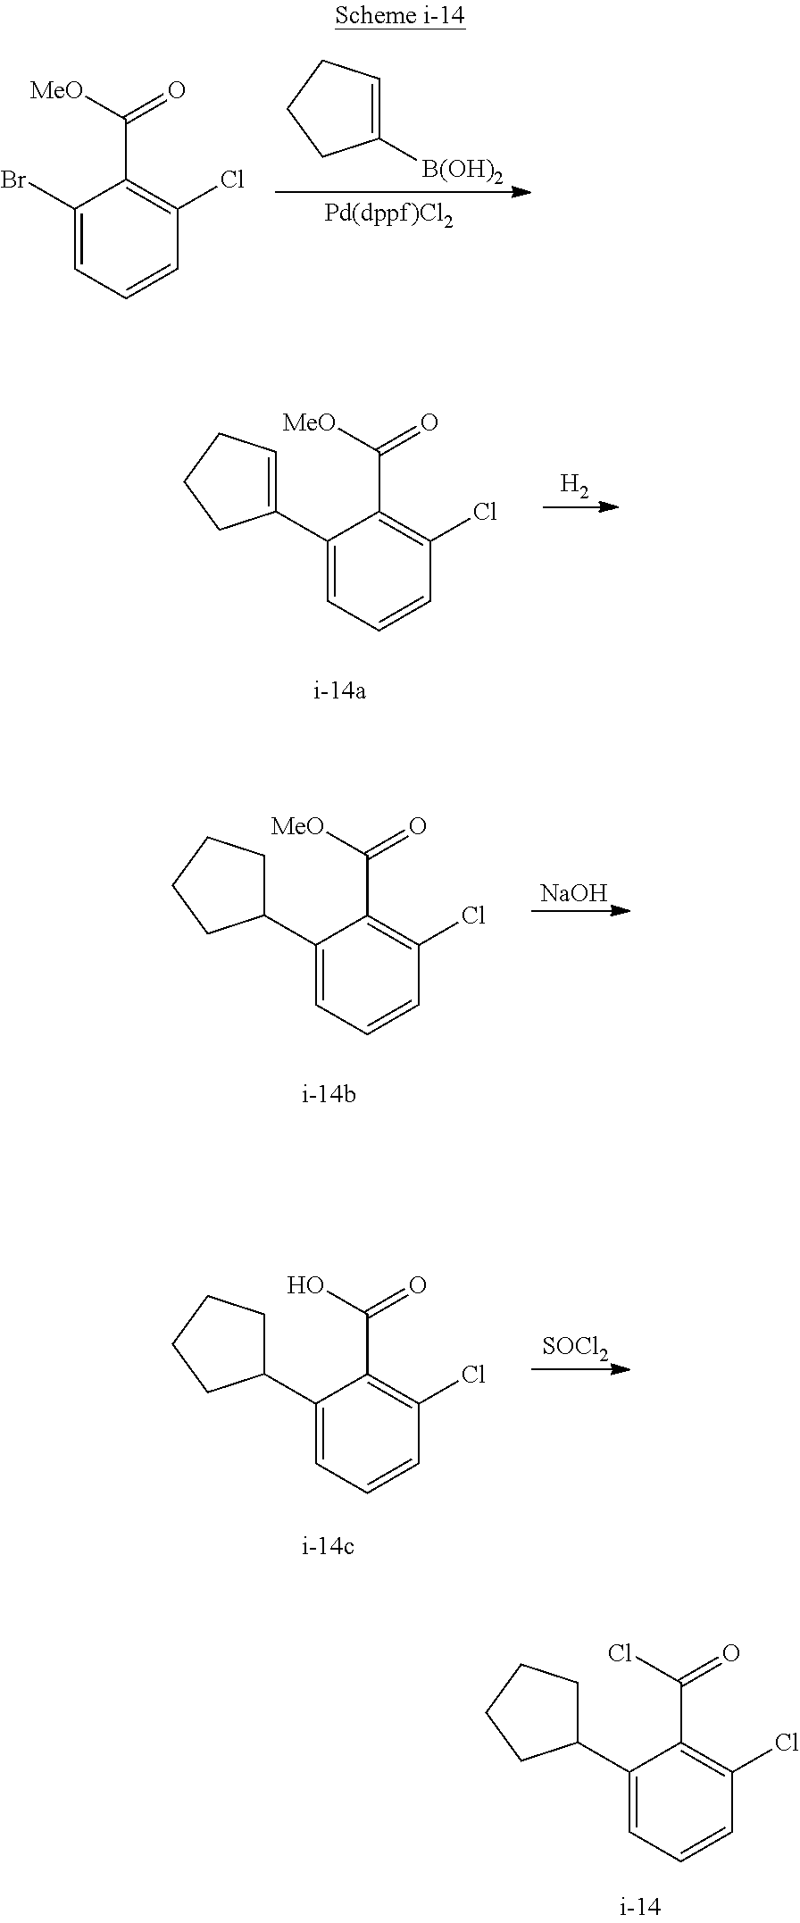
C1(Br)=CC=CC(Cl)=C1C([MeO])=O.C1([B(OH)2])=CCCC1.[H2].C1(C2=CCCC2)=CC=CC(Cl)=C1C([MeO])=O.[NaOH].C1(C2CCCC2)=CC=CC(Cl)=C1C([MeO])=O.[SOCl2].C1(C2CCCC2)=CC=CC(Cl)=C1C(O)=O.C1(C2CCCC2)=CC=CC(Cl)=C1C(Cl)=O
